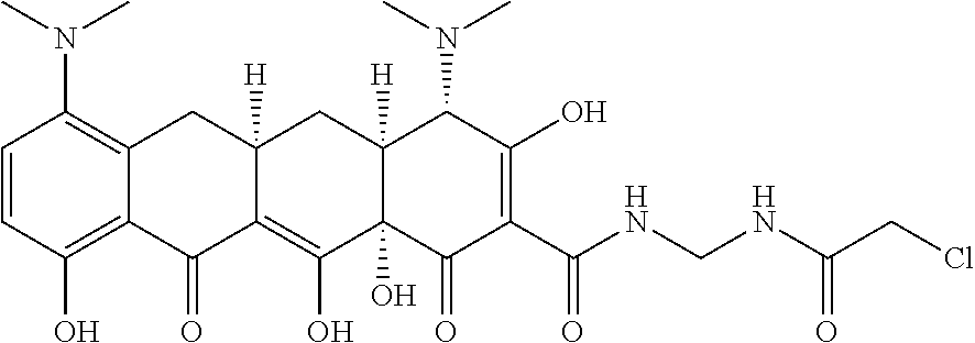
C1=CC(O)=C2C(=C1N(C)C)CC1([H])C(=C(O)C3(O)C([H])(C1)C(N(C)C)C(O)=C(C(NCNC(CCl)=O)=O)C3=O)C2=O
